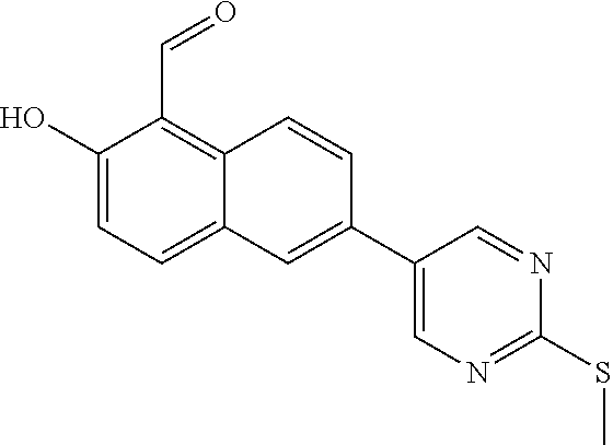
C1(O)=CC=C2C(=C1C=O)C=CC(C1=CN=C(SC)N=C1)=C2
